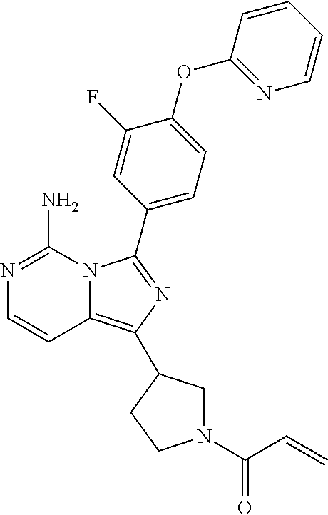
N1=C(N)N2C(=C(C3CN(C(=O)C=C)CC3)N=C2C2=CC=C(OC3=NC=CC=C3)C(F)=C2)C=C1
